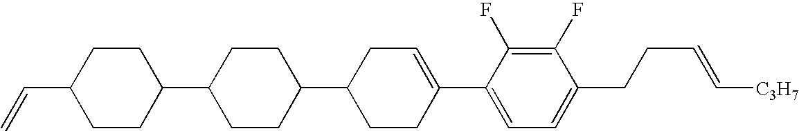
C1(F)=C(F)C(C2=CCC(C3CCC(C4CCC(C=C)CC4)CC3)CC2)=CC=C1CCC=C[C3H7]
